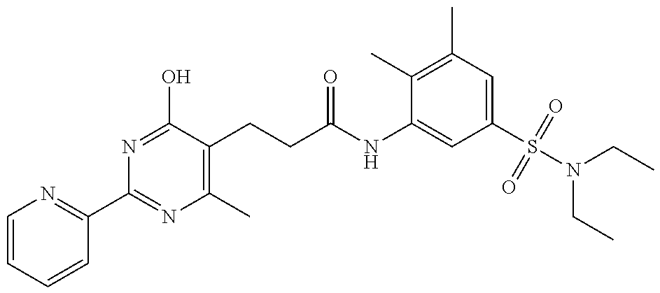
C1=CC=CC(C2=NC(C)=C(CCC(=O)NC3=CC(S(N(CC)CC)(=O)=O)=CC(C)=C3C)C(O)=N2)=N1
